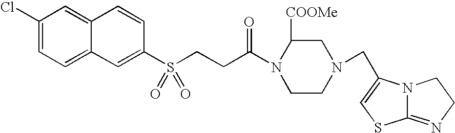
C1(Cl)=CC=C2C(=C1)C=CC(S(CCC(N1CCN(CC3=CSC4=NCCN43)CC1[COOMe])=O)(=O)=O)=C2
